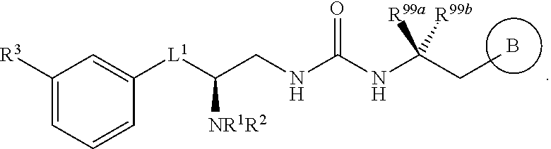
B.C1([R3])=CC=CC([L1]C(CNC(NC(CC)([R99b])[R99a])=O)[NR1R2])=C1
